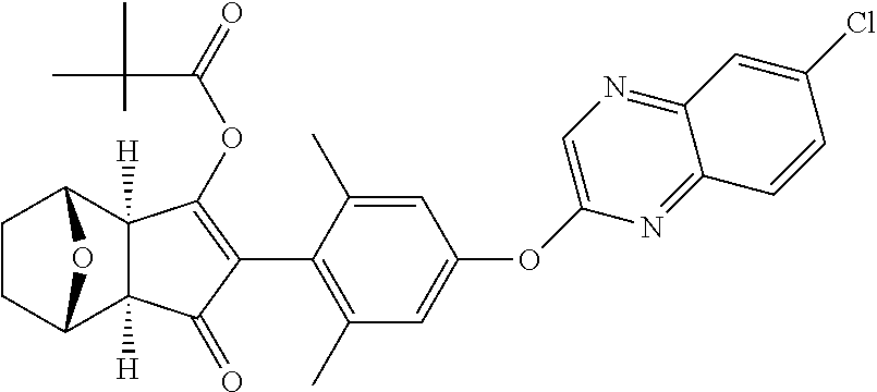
C1CC2C3([H])C([H])(C1O2)C(OC(=O)C(C)(C)C)=C(C1=C(C)C=C(OC2=CN=C4C(=N2)C=CC(Cl)=C4)C=C1C)C3=O
